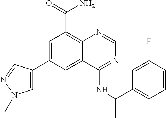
C1=C(C2=CN(C)N=C2)C=C2C(=C1C(=O)N)N=CN=C2NC(C)C1=CC=CC(F)=C1
